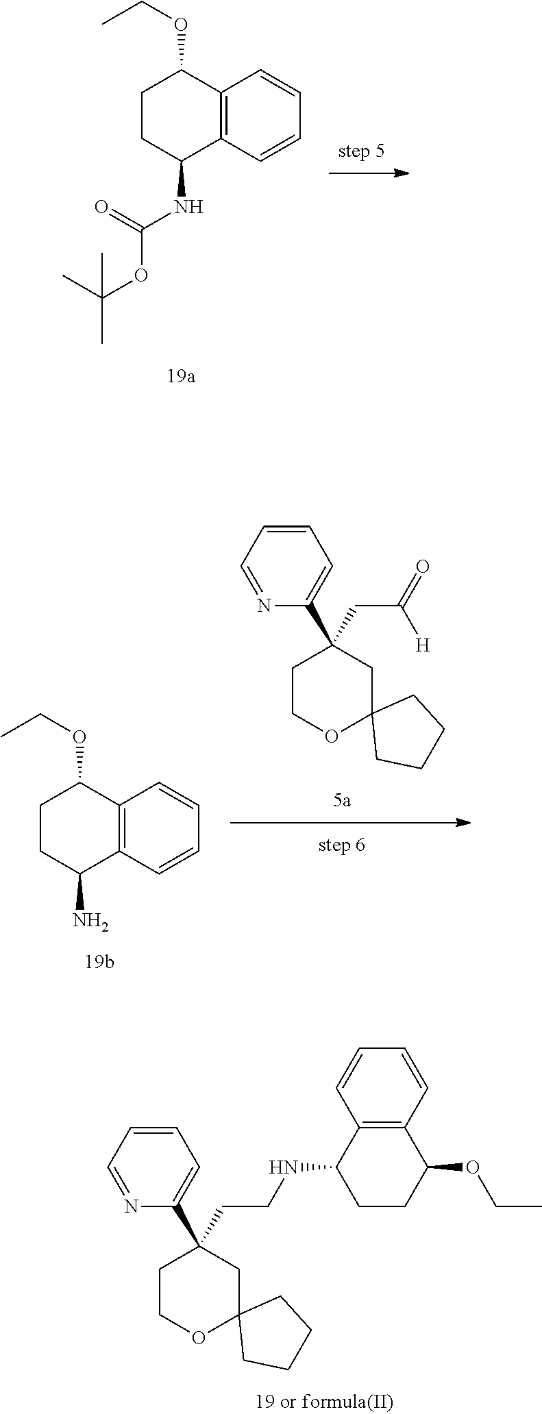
C12=C(C=CC=C1)C(NC(OC(C)(C)C)=O)CCC2OCC.C1COC2(CC1(CCNC1CCC(OCC)C3=C1C=CC=C3)C1=CC=CC=N1)CCCC2.C1COC2(CC1(CC(=O)[H])C1=CC=CC=N1)CCCC2.C12=C(C=CC=C1)C(N)CCC2OCC
